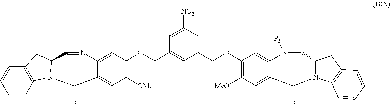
C1(OCC2=CC([NO2])=CC(COC3=C([OMe])C=C4C(=C3)N=CC3N(C4=O)C4=C(C=CC=C4)C3)=C2)=C([MeO])C=C2C(=C1)N([P3])CC1N(C3=C(C1)C=CC=C3)C2=O
